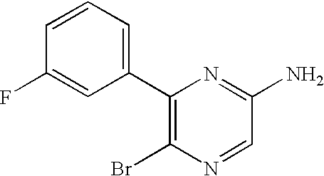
C1(C2=C(Br)N=CC(N)=N2)=CC=CC(F)=C1
